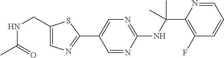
N(C(C1=C(F)C=CC=N1)(C)C)C1=NC=C(C2=NC=C(CNC(C)=O)S2)C=N1
